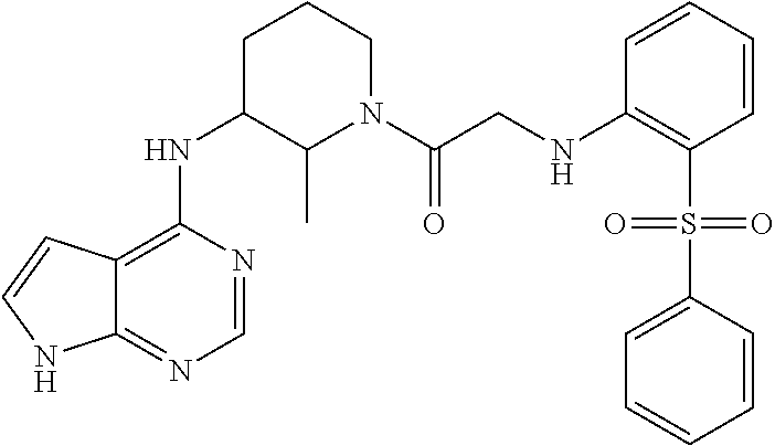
C12=C(NC3C(C)N(C(CNC4=C(S(=O)(=O)C5=CC=CC=C5)C=CC=C4)=O)CCC3)N=CN=C1NC=C2
